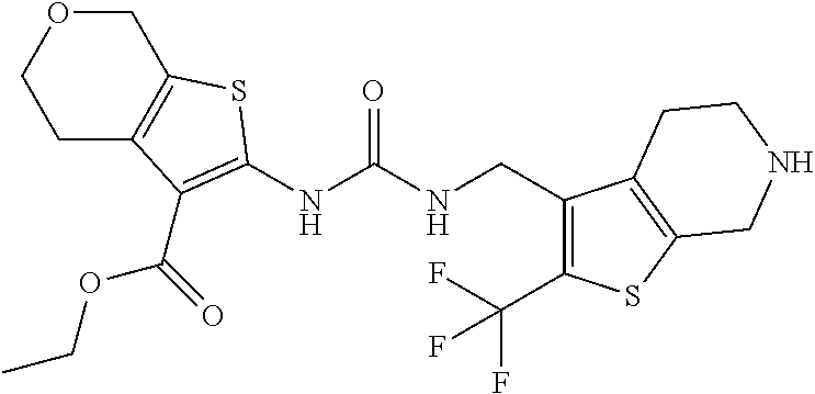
C1C2=C(COC1)SC(NC(NCC1=C(C(F)(F)F)SC3=C1CCNC3)=O)=C2C(OCC)=O
